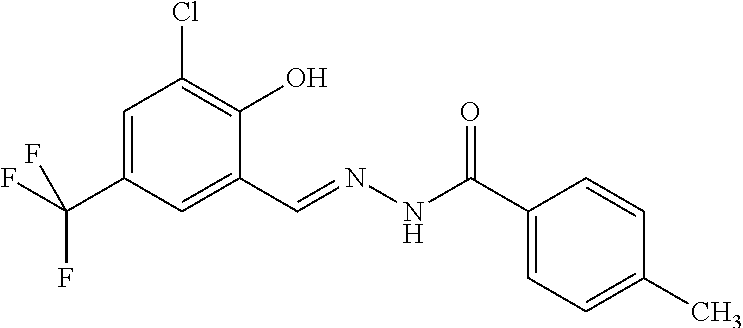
C1=C(C(F)(F)F)C=C(C=NNC(C2=CC=C(C)C=C2)=O)C(O)=C1Cl
